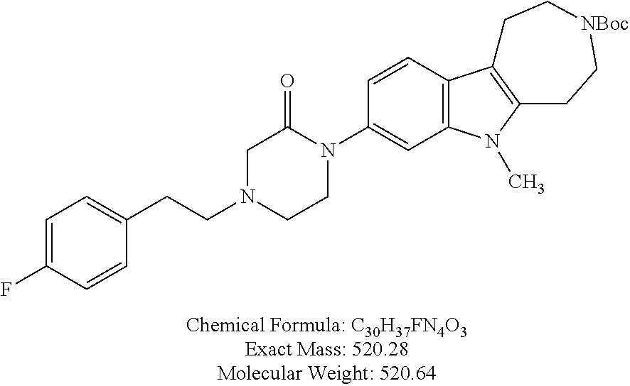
C1=C(F)C=CC(CCN2CCN(C3=CC4=C(C=C3)C3=C(N4C)CC[NBoc]CC3)C(=O)C2)=C1
